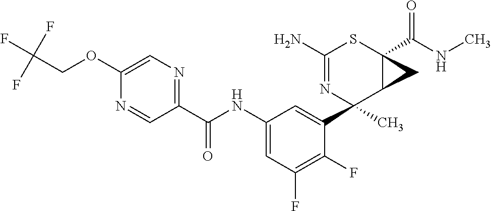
C1(N)=NC(C2=CC(NC(C3=NC=C(OCC(F)(F)F)N=C3)=O)=CC(F)=C2F)(C)C2C(C(NC)=O)(S1)C2
